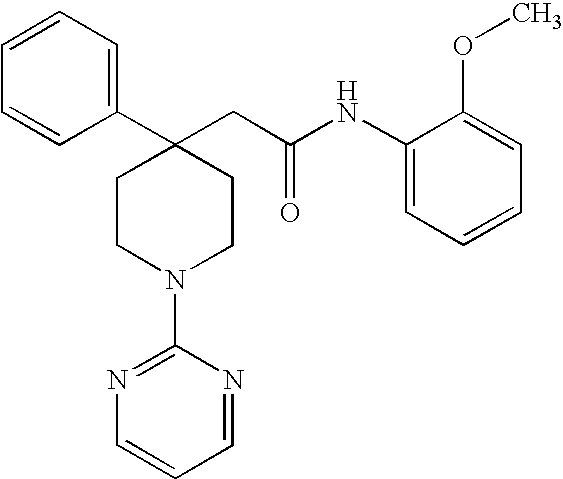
C1(C2=CC=CC=C2)(CC(NC2=CC=CC=C2OC)=O)CCN(C2=NC=CC=N2)CC1
